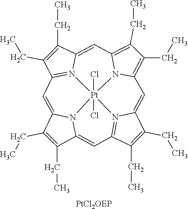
C1(CC)=C(CC)C2=CC3=N4C(=CC5=C(CC)C(CC)=C6N5[Pt]45(Cl)(Cl)N2C1=CC1=N5C(=C6)C(CC)=C1CC)C(CC)=C3CC
